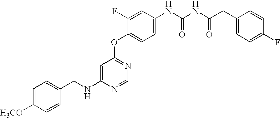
C1(F)=CC(NC(=O)NC(=O)CC2=CC=C(F)C=C2)=CC=C1OC1=NC=NC(NCC2=CC=C([H3CO])C=C2)=C1
